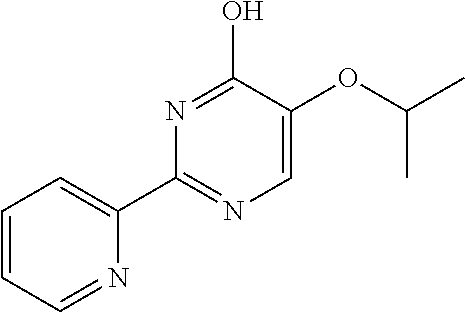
N1=C(C2=CC=CC=N2)N=C(O)C(OC(C)C)=C1
